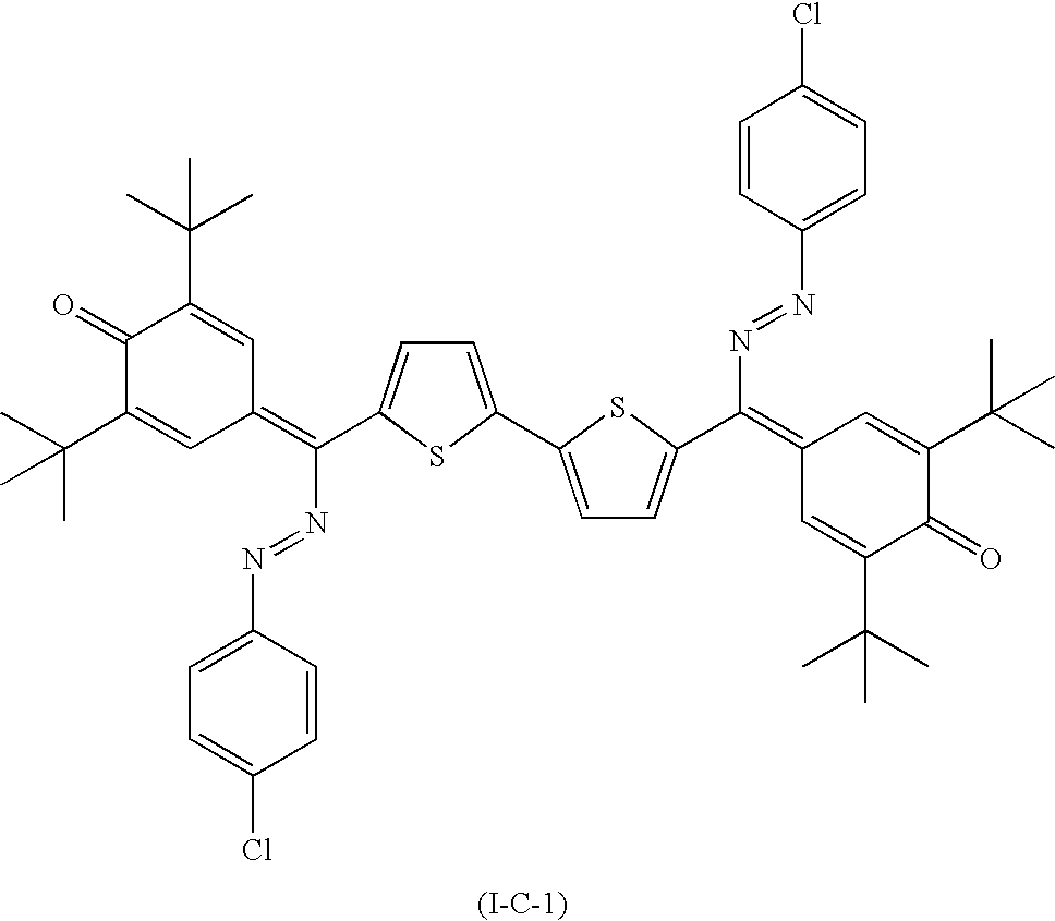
C1(C(C)(C)C)=CC(=C(C2=CC=C(C3=CC=C(C(=C4C=C(C(C)(C)C)C(=O)C(C(C)(C)C)=C4)N=NC4=CC=C(Cl)C=C4)S3)S2)N=NC2=CC=C(Cl)C=C2)C=C(C(C)(C)C)C1=O.[(I-C-1)]
